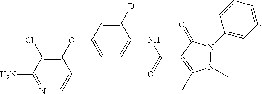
C1(OC2=CC=C(NC(C3=C(C)N(C)N(C4=CC=CC=C4)C3=O)=O)C([D])=C2)=C(Cl)C(N)=NC=C1
